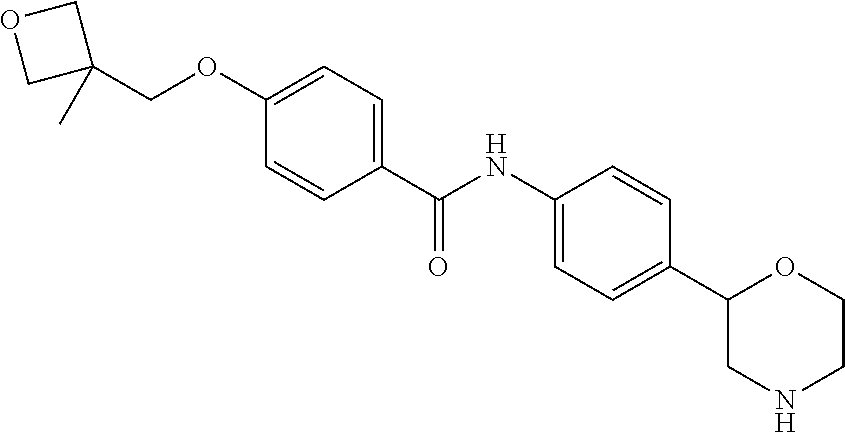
C1=CC(C(NC2=CC=C(C3CNCCO3)C=C2)=O)=CC=C1OCC1(C)COC1
